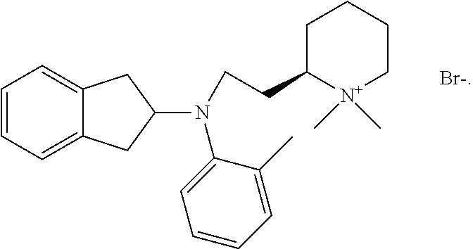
C1=CC=C2C(=C1)CC(N(CCC1[N+](C)(C)CCCC1)C1=CC=CC=C1C)C2.[Br-]
